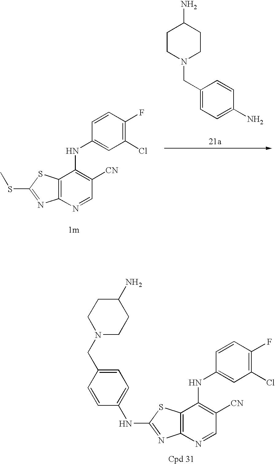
C12=C(N=CC([CN])=C1NC1=CC(Cl)=C(F)C=C1)N=C(NC1=CC=C(CN3CCC(N)CC3)C=C1)S2.C1CN(CC2=CC=C(N)C=C2)CCC1N.C12=C(N=CC([CN])=C1NC1=CC(Cl)=C(F)C=C1)N=C(SC)S2
